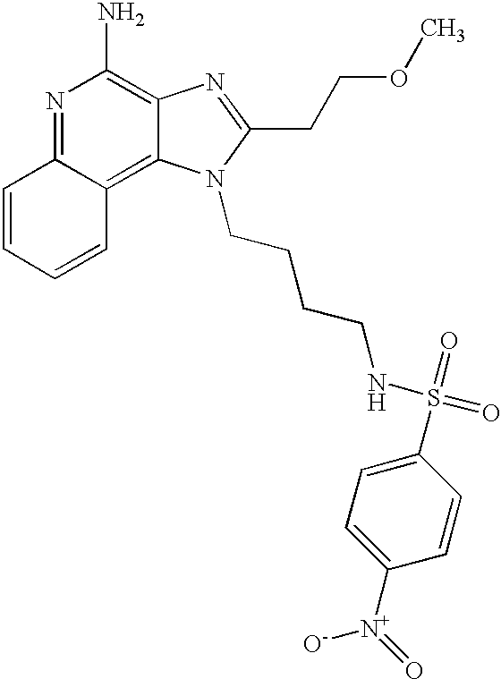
N1=C2C(=C3C(=C1N)N=C(CCOC)N3CCCCNS(=O)(=O)C1=CC=C([N+](=O)[O-])C=C1)C=CC=C2
